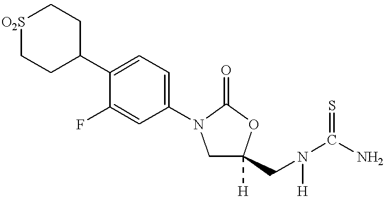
[O2S]1CCC(C2=CC=C(N3CC(CN(C(N)=S)[H])([H])OC3=O)C=C2F)CC1
